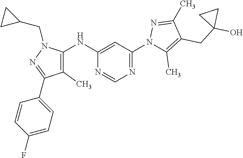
C1=CC(F)=CC=C1C1=NN(CC2CC2)C(NC2=CC(N3C(C)=C(CC4(O)CC4)C(C)=N3)=NC=N2)=C1C
